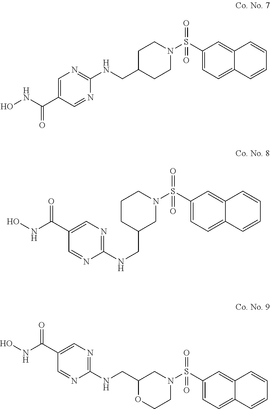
C1(S(N2CCC(CNC3=NC=C(C(NO)=O)C=N3)CC2)(=O)=O)=CC=C2C(=C1)C=CC=C2.C1(S(N2CCCC(CNC3=NC=C(C(NO)=O)C=N3)C2)(=O)=O)=CC=C2C(=C1)C=CC=C2.C1(S(N2CC(CNC3=NC=C(C(NO)=O)C=N3)OCC2)(=O)=O)=CC=C2C(=C1)C=CC=C2
